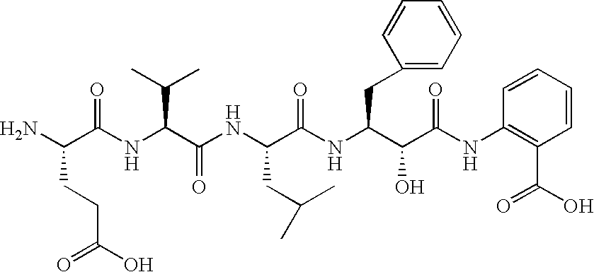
NC(C(NC(C(NC(C(NC(C(C(NC1=C(C(=O)O)C=CC=C1)=O)O)CC1=CC=CC=C1)=O)CC(C)C)=O)C(C)C)=O)CCC(O)=O
